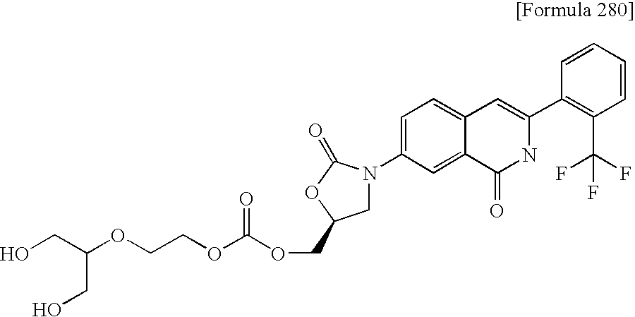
OCC(OCCOC(OCC1CN(C2=CC=C3C(=C2)C(=O)NC(C2=C(C(F)(F)F)C=CC=C2)=C3)C(=O)O1)=O)CO
